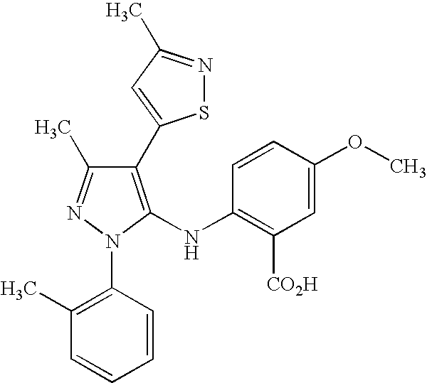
C1(C2=CC(C)=NS2)=C(NC2=C([CO2H])C=C(OC)C=C2)N(C2=C(C)C=CC=C2)N=C1C
